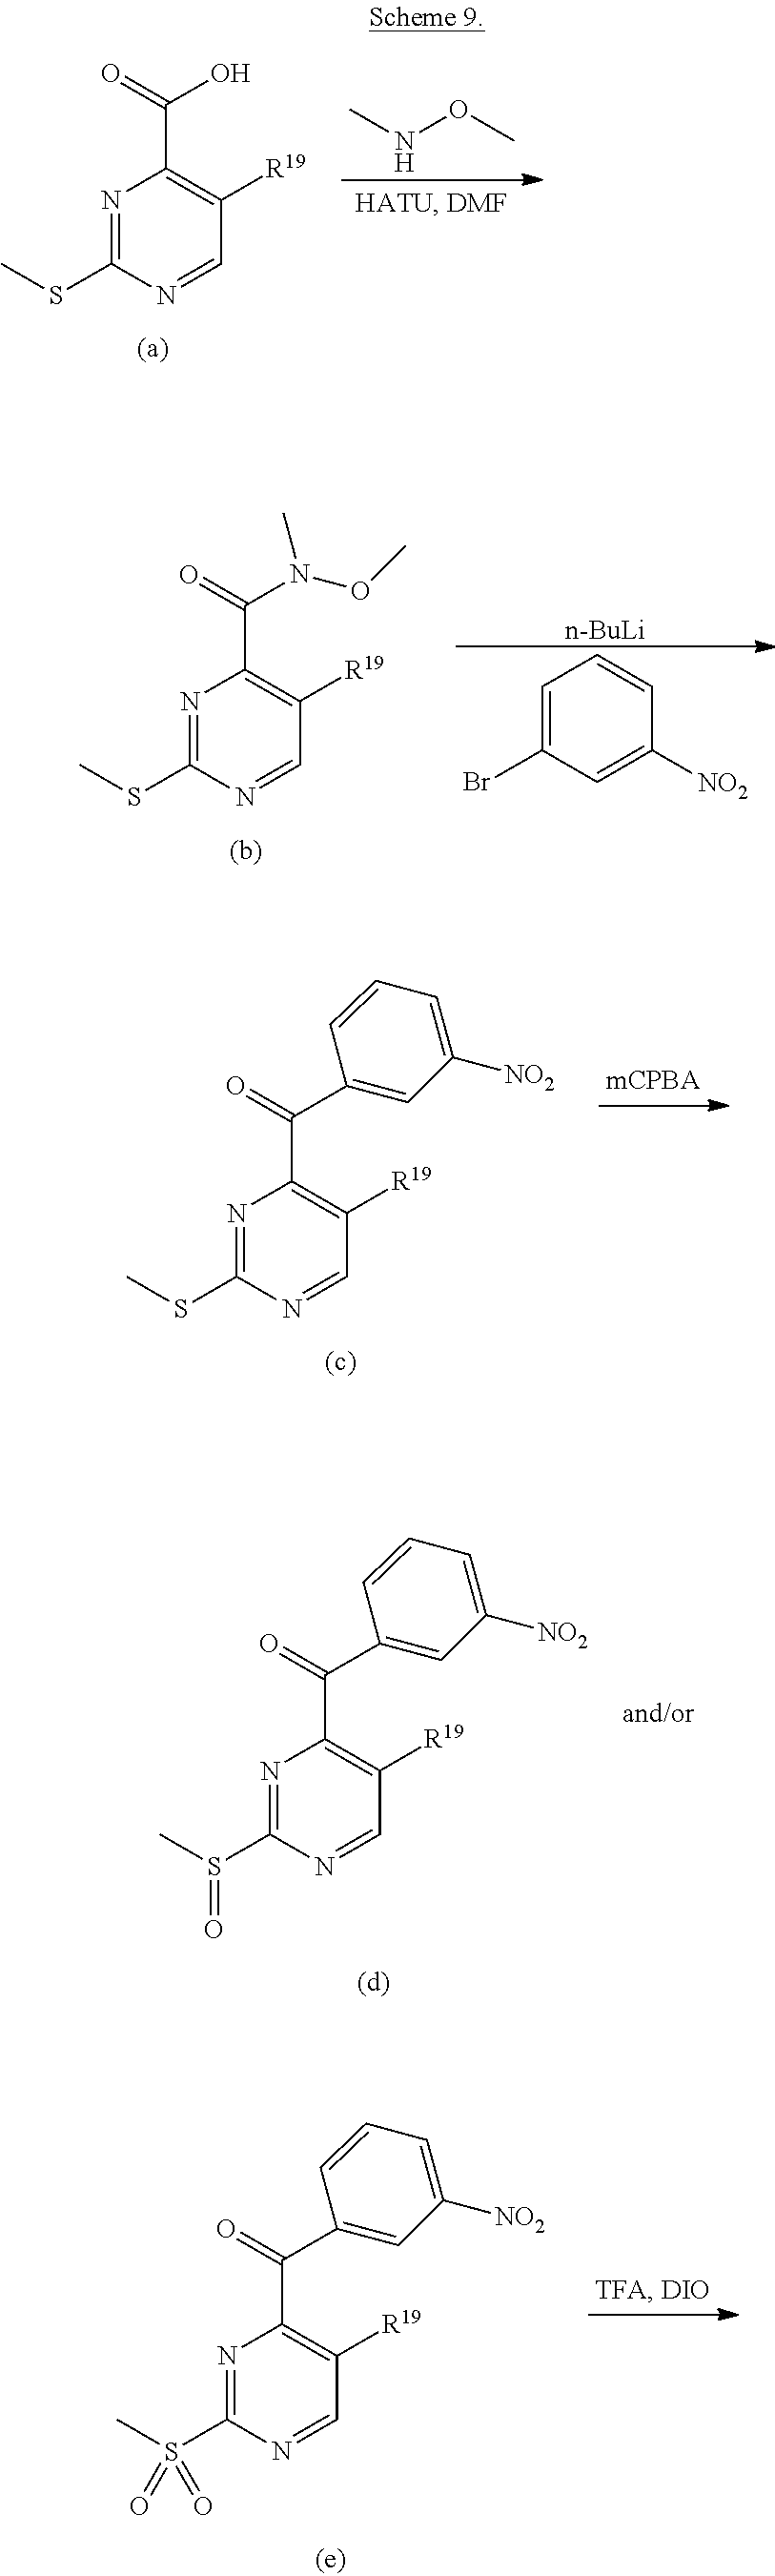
N1=C(SC)N=CC([R19])=C1C(O)=O.CNOC.N1=C(SC)N=CC([R19])=C1C(N(C)OC)=O.[n-BuLi].C1=C(Br)C=C([NO2])C=C1.N1=C(SC)N=CC([R19])=C1C(C1=CC([NO2])=CC=C1)=O.N1=C(S(C)=O)N=CC([R19])=C1C(C1=CC([NO2])=CC=C1)=O.N1=C(S(C)(=O)=O)N=CC([R19])=C1C(C1=CC([NO2])=CC=C1)=O
